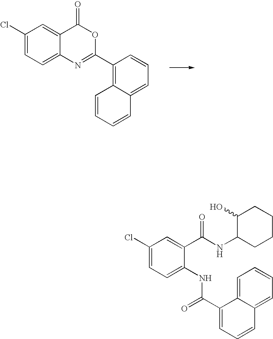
C1(Cl)=CC=C2C(=C1)C(=O)OC(C1=C3C(=CC=C1)C=CC=C3)=N2.C1(Cl)=CC=C(NC(C2=CC=CC3=CC=CC=C32)=O)C(C(NC2CCCCC2O)=O)=C1
